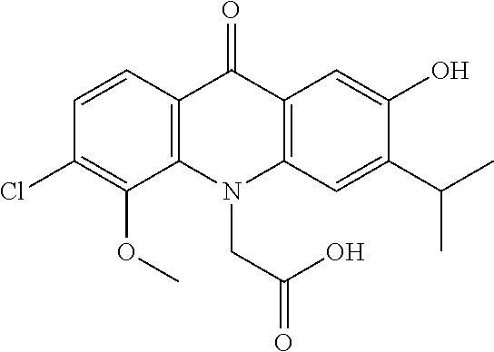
C12=C(N(CC(=O)O)C3=C(C1=O)C=C(O)C(C(C)C)=C3)C(OC)=C(Cl)C=C2
